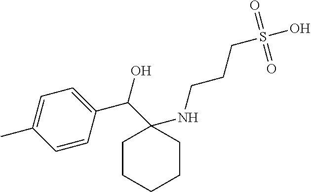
C1=CC(C(C2(NCCCS(O)(=O)=O)CCCCC2)O)=CC=C1C
